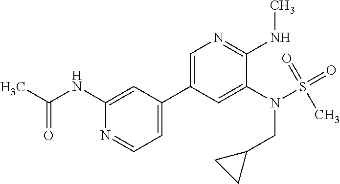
CC(NC1=CC(C2=CN=C(NC)C(N(S(=O)(=O)C)CC3CC3)=C2)=CC=N1)=O
